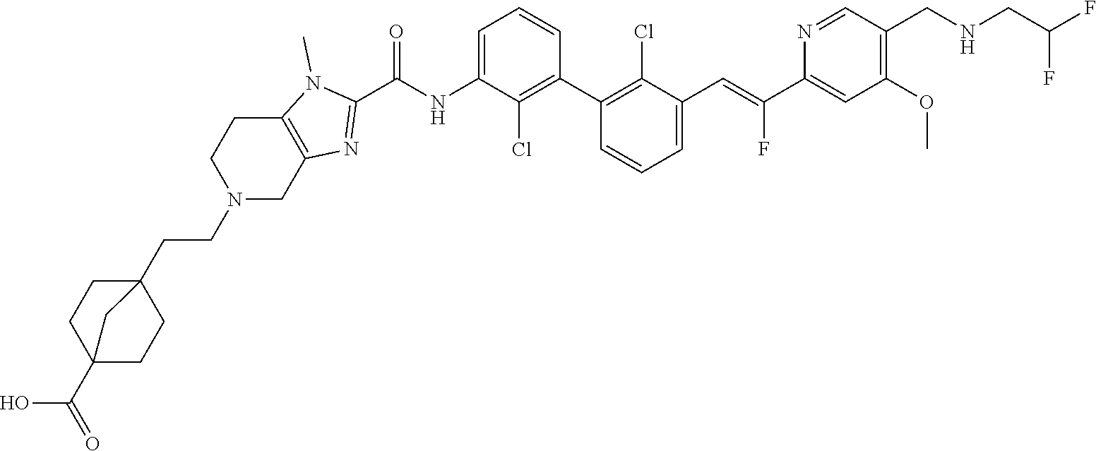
C1(C2=C(Cl)C(C=C(C3=CC(OC)=C(CNCC(F)F)C=N3)F)=CC=C2)=C(Cl)C(NC(C2=NC3=C(N2C)CCN(CCC24CCC(C(O)=O)(CC2)C4)C3)=O)=CC=C1
